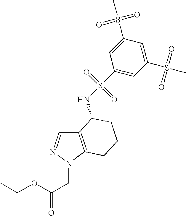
C12=C(N(CC(=O)OCC)N=C1)CCCC2NS(=O)(=O)C1=CC(S(=O)(=O)C)=CC(S(C)(=O)=O)=C1
